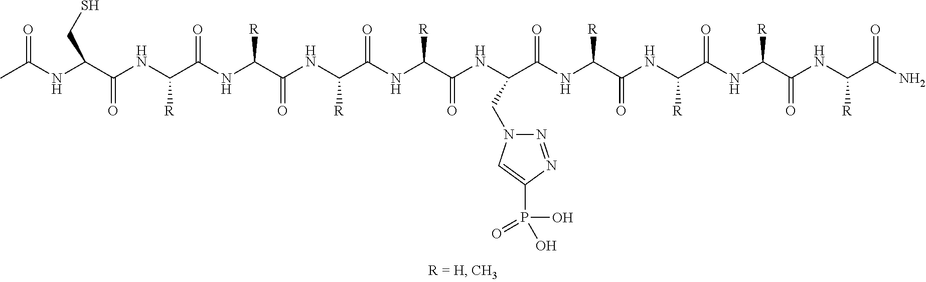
CC(NC(C(NC(C(NC(C(NC(C(NC(C(NC(C(NC(C(NC([R])C(NC(C(NC([R])C(N)=O)=O)[R])=O)=O)[R])=O)CN1N=NC(P(O)(O)=O)=C1)=O)[R])=O)[R])=O)[R])=O)[R])=O)CS)=O
